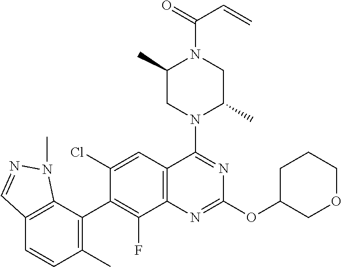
C12=C(C(C3=C(F)C4=C(C=C3Cl)C(N3C(C)CN(C(C=C)=O)C(C)C3)=NC(OC3COCCC3)=N4)=C(C)C=C1)N(C)N=C2
